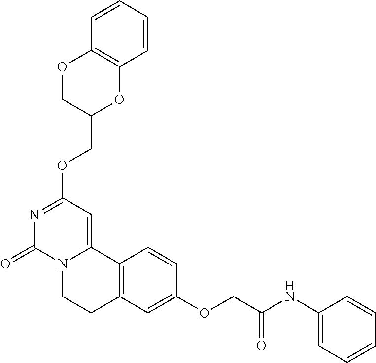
N1=C(OCC2OC3=C(OC2)C=CC=C3)C=C2N(C1=O)CCC1=C2C=CC(OCC(=O)NC2=CC=CC=C2)=C1
